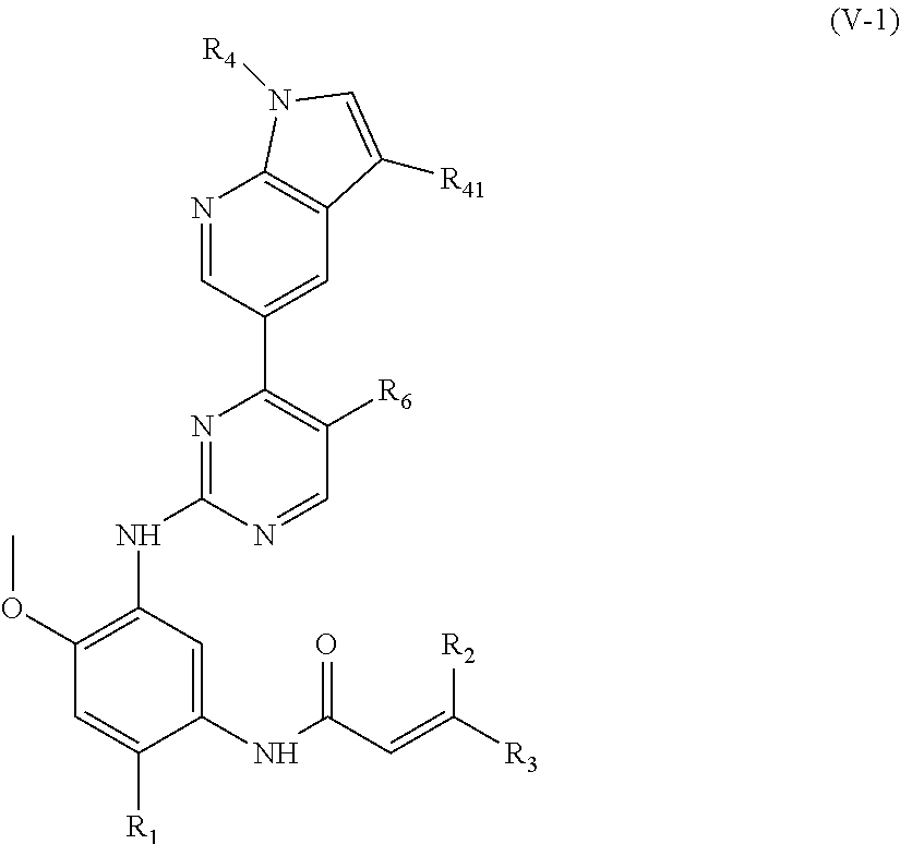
N1=C(NC2=C(OC)C=C([R1])C(NC(C=C([R3])[R2])=O)=C2)N=CC([R6])=C1C1=CC2=C(N=C1)N([R4])C=C2[R41]
